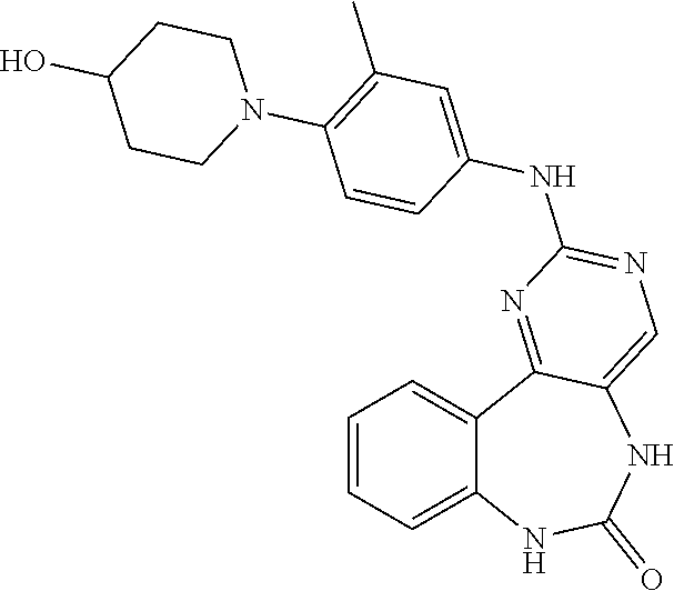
C1=CC=C2C(=C1)C1=NC(NC3=CC(C)=C(N4CCC(O)CC4)C=C3)=NC=C1NC(=O)N2
